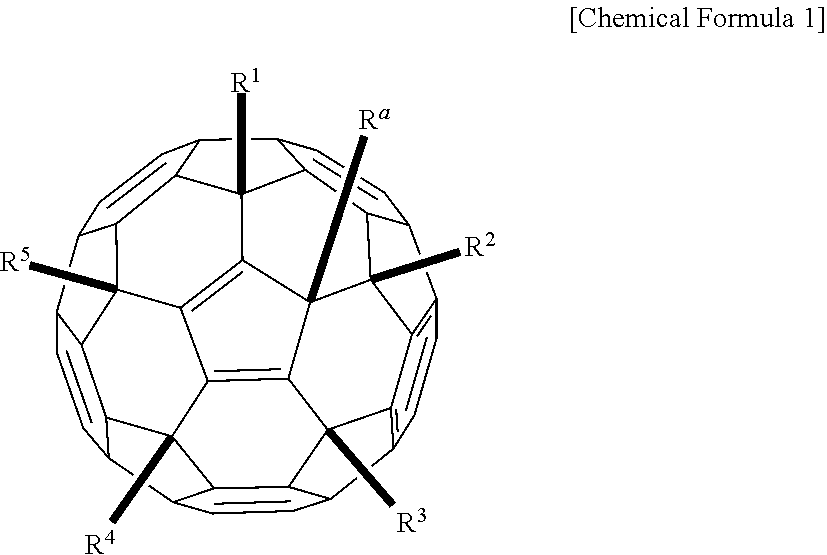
C1=CC2=C3C4=C1C1C5C4([R2])C4([Ra])C6=C7C8=C4C4([R1])C5C(C=C1)C1C=CC5C9C(C%10C7([R4])C7C(C2C=CC7C%10C=C9)C36[R3])C8([R5])C5C14
